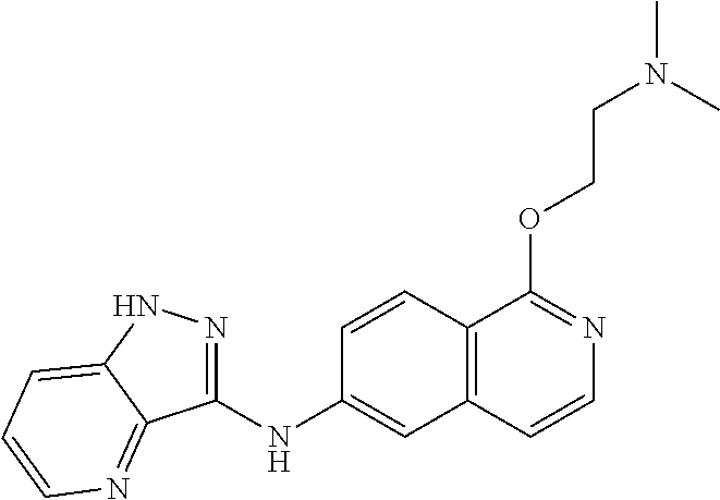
O(C1=NC=CC2=C1C=CC(NC1=NNC3=CC=CN=C13)=C2)CCN(C)C
